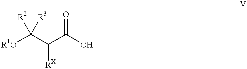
[R1O]C(C(C(O)=O)[RX])([R3])[R2]
